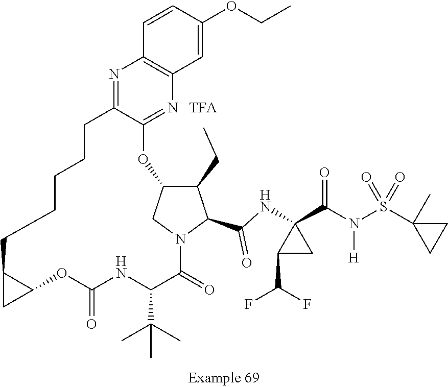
N1=C2C(=NC3=C1C=CC(OCC)=C3)OC1C(CC)C(C(=O)NC3(C(N(S(C4(C)CC4)(=O)=O)[H])=O)C(C(F)F)C3)N(C1)C(=O)C(C(C)(C)C)NC(=O)OC1C(C1)CCCCC2
